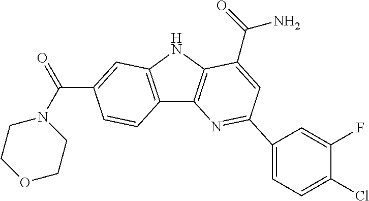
C12=C(NC3=C1N=C(C1=CC=C(Cl)C(F)=C1)C=C3C(=O)N)C=C(C(N1CCOCC1)=O)C=C2
